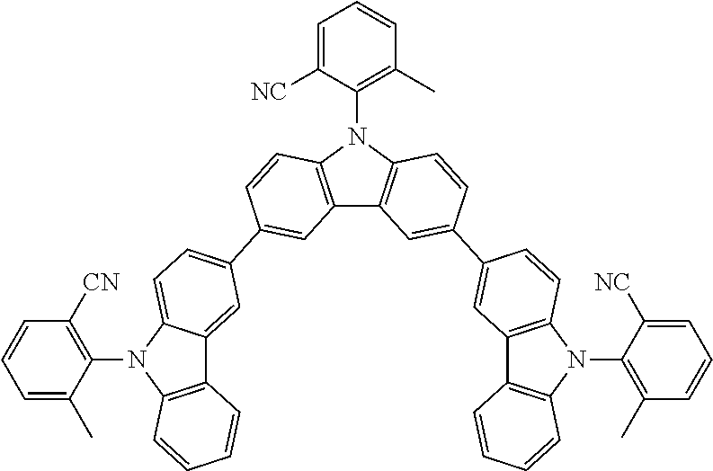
C12=C(N(C3=C(C)C=CC=C3[NC])C3=C1C=C(C1=CC4=C(N(C5=C(C)C=CC=C5[NC])C5=C4C=CC=C5)C=C1)C=C3)C=CC(C1=CC=C3C(=C1)C1=C(N3C3=C([CN])C=CC=C3C)C=CC=C1)=C2
